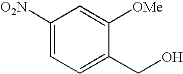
C1([O2N])=CC=C(CO)C([OMe])=C1
